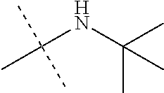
CC(NC(C)(C)C)(C)C
